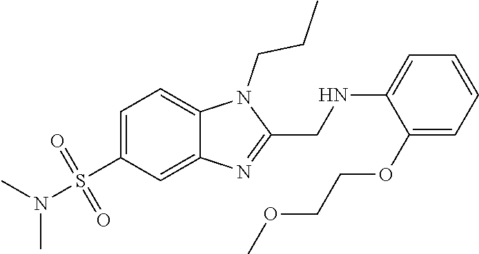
C1=C(S(N(C)C)(=O)=O)C=C2C(=C1)N(CCC)C(CNC1=CC=CC=C1OCCOC)=N2
